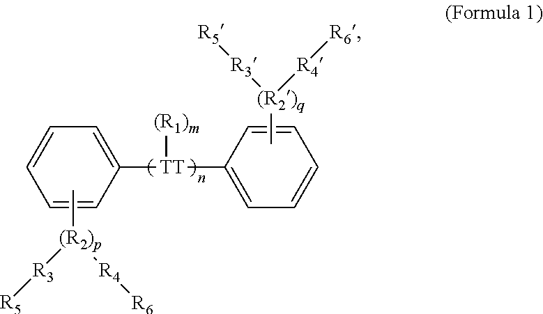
C[(R2)q]([R3][R5])[R4][R6].C1([TT]([(R1)m])C2=CC=CC=C2)=CC=CC=C1.C[(R2)p]([R3][R5])[R4][R6]
